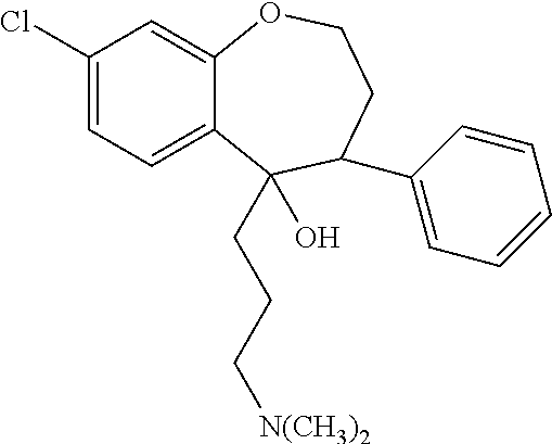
C1(Cl)=CC=C2C(=C1)OCCC(C1=CC=CC=C1)C2(O)CCC[N(CH3)2]
